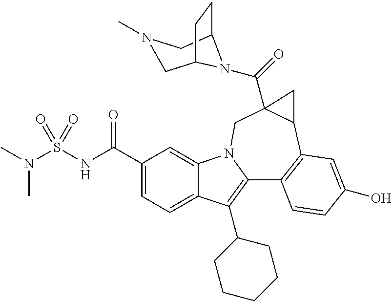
C1(C(NS(N(C)C)(=O)=O)=O)=CC=C2C(=C1)N1C(=C2C2CCCCC2)C2=C(C3CC3(C(=O)N3C4CCC3CN(C)C4)C1)C=C(O)C=C2
